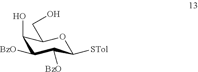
C1(O)C([BzO])C([BzO])C([STol])OC1CO
